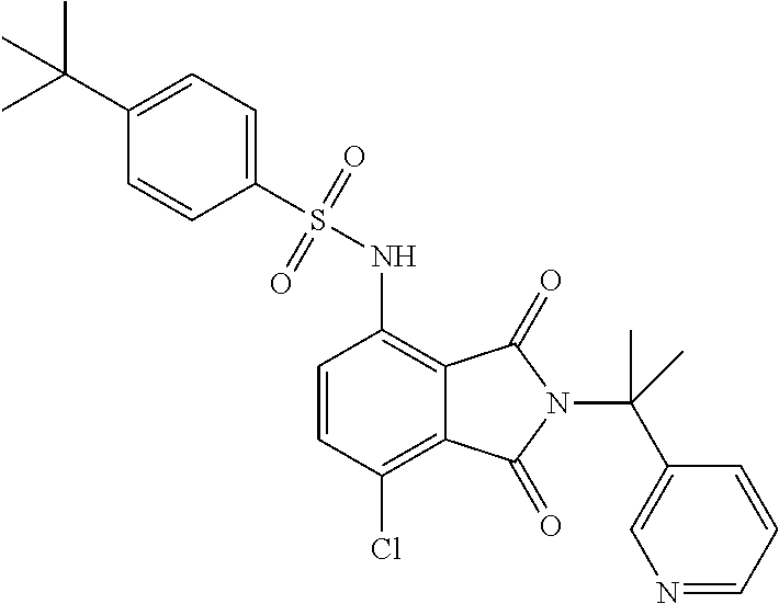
C1=CC(Cl)=C2C(=C1NS(=O)(=O)C1=CC=C(C(C)(C)C)C=C1)C(=O)N(C(C1=CN=CC=C1)(C)C)C2=O
